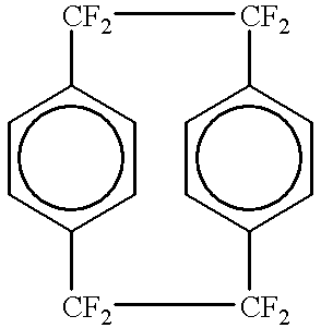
c12ccc(cc1)[CF2][CF2]c1ccc(cc1)[CF2][CF2]2
